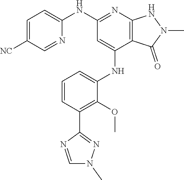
C1(NC2=NC3=C(C(NC4=CC=CC(C5=NN(C)C=N5)=C4OC)=C2)C(=O)N(C)N3)=CC=C([NC])C=N1
